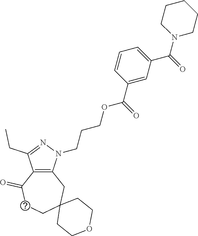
C12=C(N(CCCOC(C3=CC(C(=O)N4CCCCC4)=CC=C3)=O)N=C1CC)CC1(CCC2=O)CCOCC1
